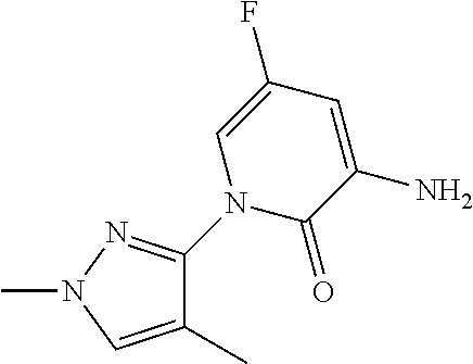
C1(N2C(=O)C(N)=CC(F)=C2)=NN(C)C=C1C
